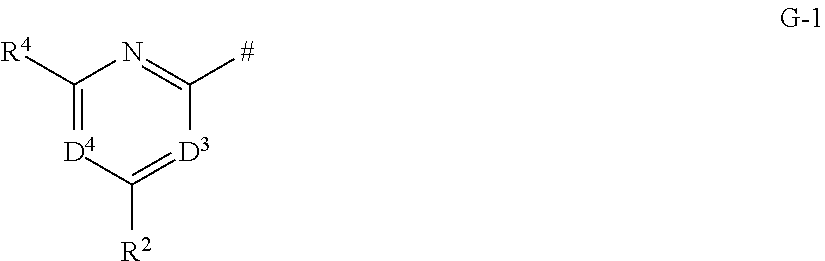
C1([R4])=[D4]C([R2])=[D3]C([#])=N1
